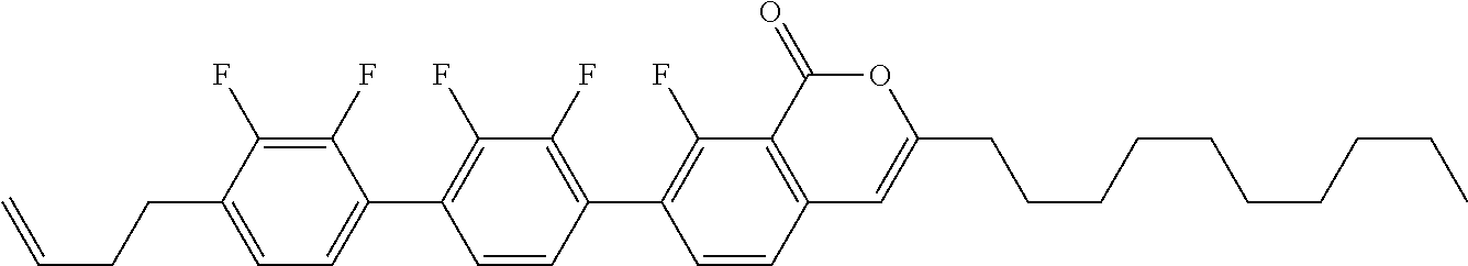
C12=C(C(=O)OC(CCCCCCCCCC)=C1)C(F)=C(C1=C(F)C(F)=C(C3=CC=C(CCC=C)C(F)=C3F)C=C1)C=C2
